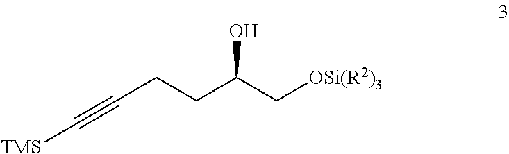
C(CC(C[OSi(R2)3])O)C#C[TMS]
